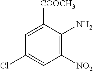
C1([NO2])=C(N)C([COOCH3])=CC(Cl)=C1
